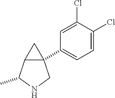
C1(Cl)=CC(C23C(C2)C(C)NC3)=CC=C1Cl
